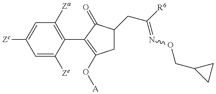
C1=C([Ze])C(C2=C(O[A])CC(CC(=NOCC3CC3)[R6])C2=O)=C([Za])C=C1[Zc]
